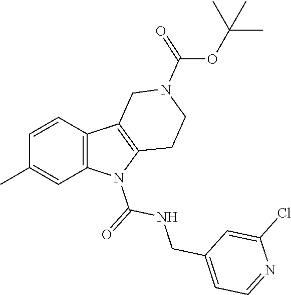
C1=CC2=C(C=C1C)N(C(=O)NCC1=CC=NC(Cl)=C1)C1=C2CN(C(OC(C)(C)C)=O)CC1
